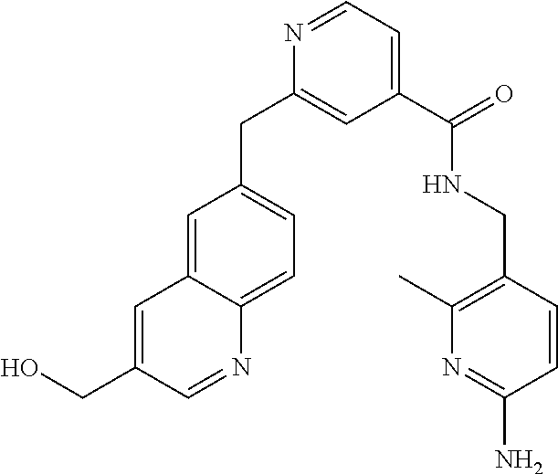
C1=C2C(=CC=C1CC1=CC(C(NCC3=C(C)N=C(N)C=C3)=O)=CC=N1)N=CC(CO)=C2
